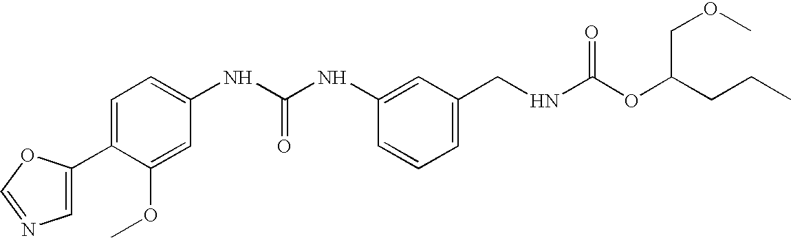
C1(C2=CC=C(NC(NC3=CC(CNC(OC(CCC)COC)=O)=CC=C3)=O)C=C2OC)=CN=CO1
